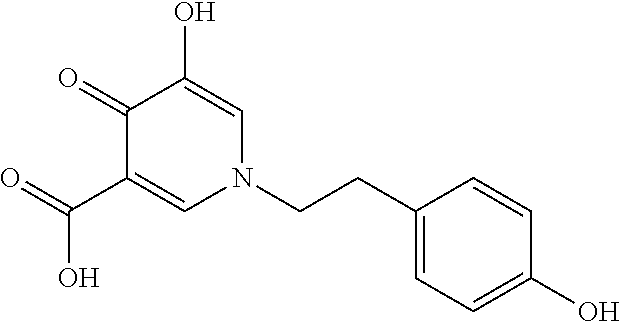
O=C(C1=CN(CCC2=CC=C(O)C=C2)C=C(O)C1=O)O
